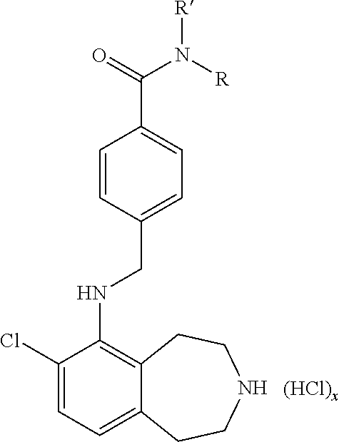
C1(Cl)=CC=C2C(=C1NCC1=CC=C(C(=O)N([R])[R])C=C1)CCNCC2
